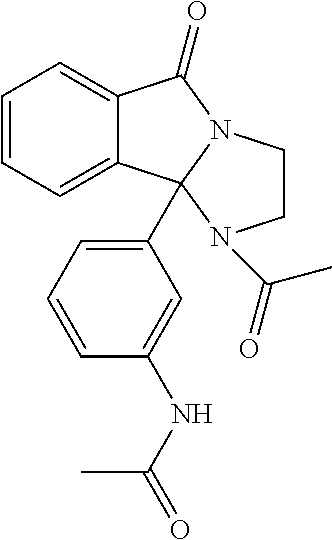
C1=CC=C2C(=C1)C1(C3=CC=CC(NC(C)=O)=C3)N(C2=O)CCN1C(=O)C
